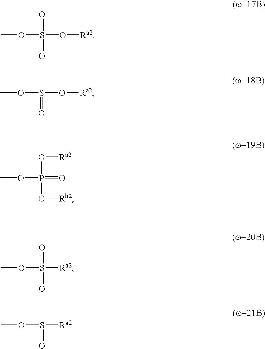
O(S(O[Ra2])(=O)=O)C.O(S(O[Ra2])=O)C.O(S(=O)[Ra2])C.O(P(=O)(O[Rb2])O[Ra2])C.O(S([Ra2])(=O)=O)C
